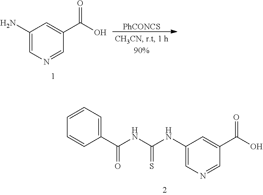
C1=CC=C(C(=O)NC(=S)NC2=CN=CC(C(=O)O)=C2)C=C1.C1(N)=CN=CC(C(O)=O)=C1.[PhCONCS]
